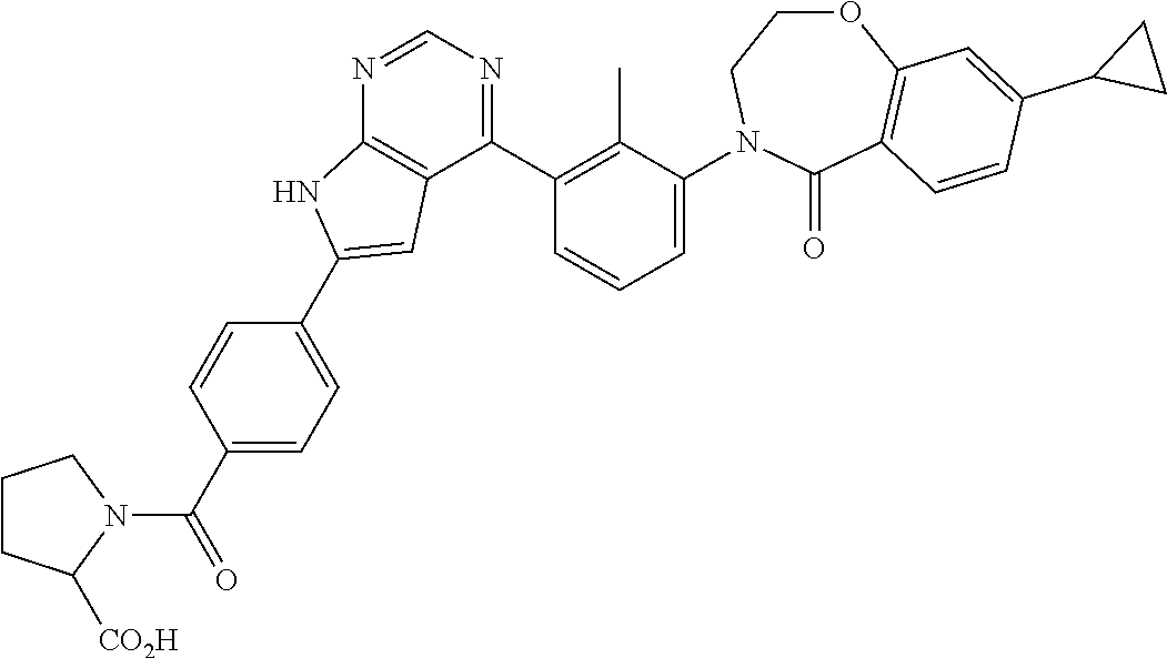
N1=CN=C(C2=C(C)C(N3CCOC4=C(C3=O)C=CC(C3CC3)=C4)=CC=C2)C2=C1NC(C1=CC=C(C(N3CCCC3[CO2H])=O)C=C1)=C2
